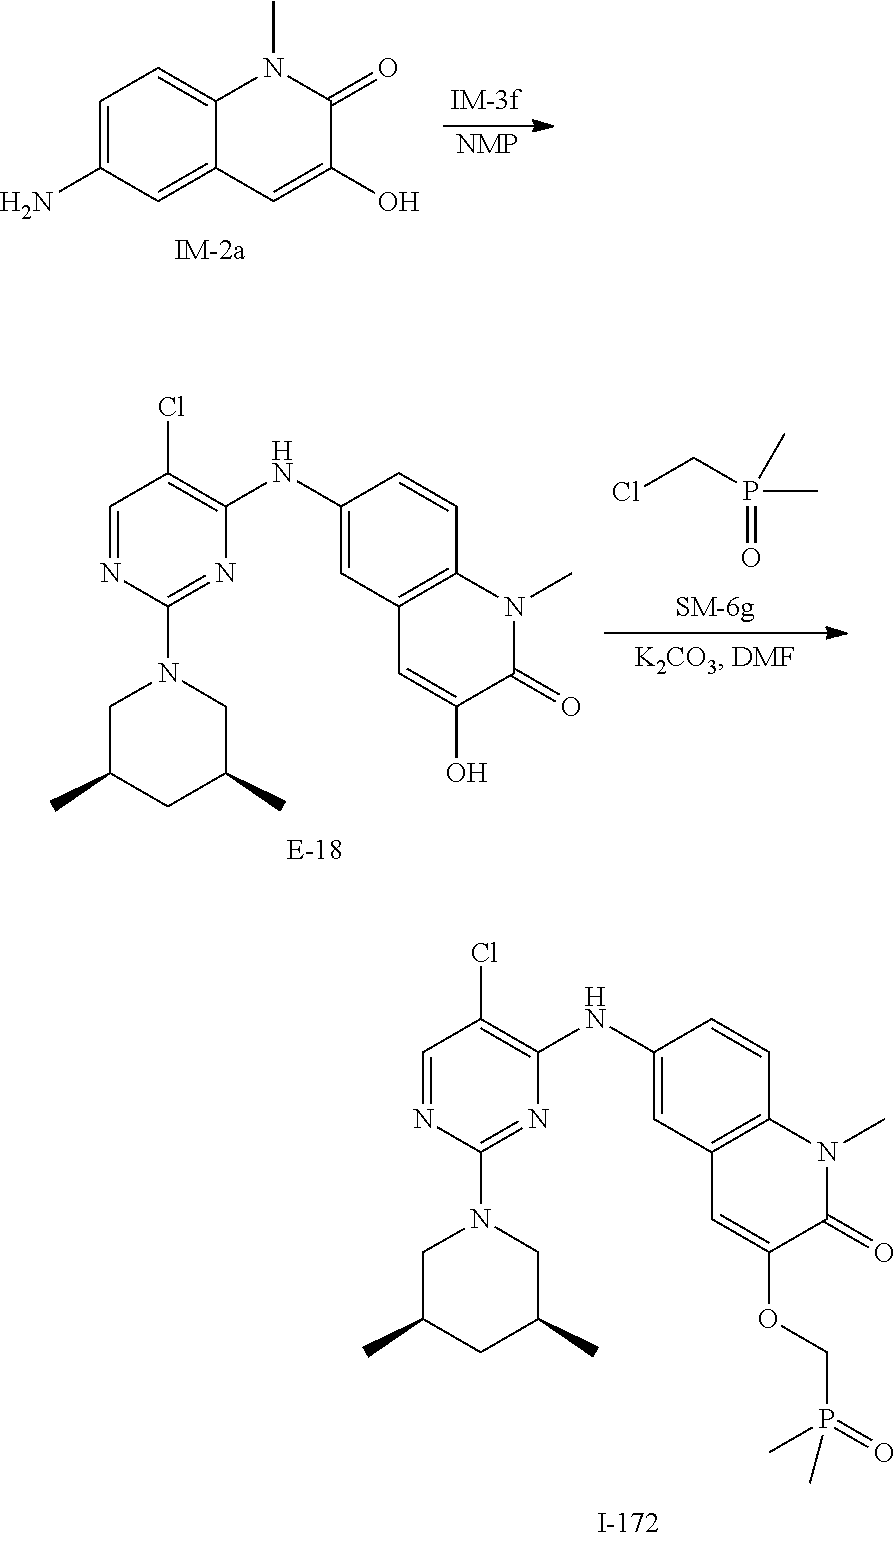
C1=C(N)C=C2C(=C1)N(C)C(=O)C(O)=C2.[NMP].C1=NC(N2CC(C)CC(C)C2)=NC(NC2=CC3=C(C=C2)N(C)C(=O)C(OCP(=O)(C)C)=C3)=C1Cl.C1=NC(N2CC(C)CC(C)C2)=NC(NC2=CC3=C(C=C2)N(C)C(=O)C(O)=C3)=C1Cl.ClCP(C)(C)=O
